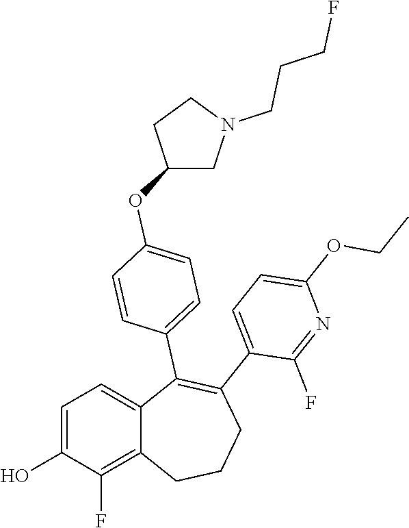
C1=C(O)C(F)=C2C(=C1)C(C1=CC=C(OC3CN(CCCF)CC3)C=C1)=C(C1=CC=C(OCC)N=C1F)CCC2
